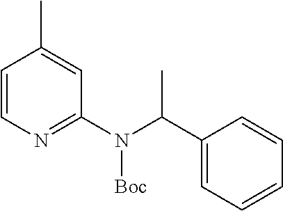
C1=CN=C(N(C(C2=CC=CC=C2)C)[Boc])C=C1C
